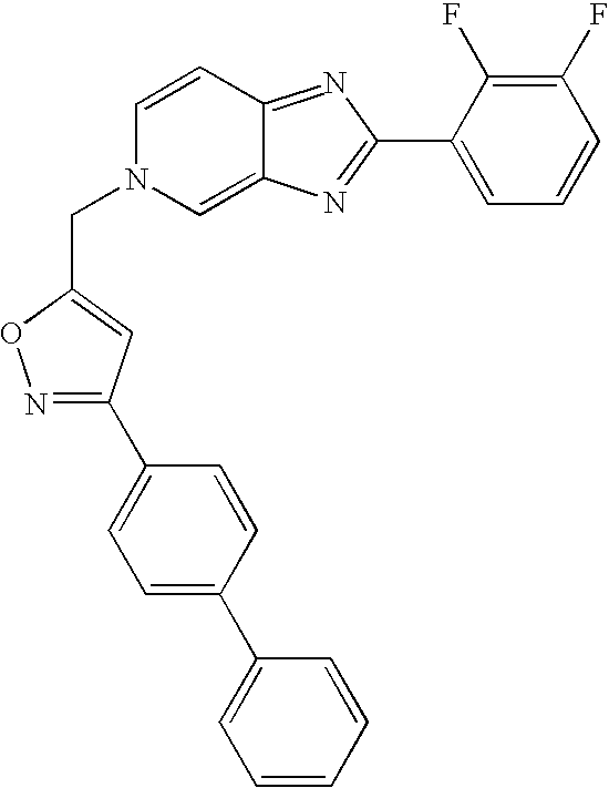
C1(C2=NC3=CN(CC4=CC(C5=CC=C(C6=CC=CC=C6)C=C5)=NO4)C=CC3=N2)=CC=CC(F)=C1F
